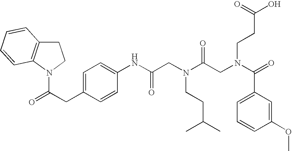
C1=C(CC(=O)N2C3=C(CC2)C=CC=C3)C=CC(NC(CN(C(CN(C(=O)C2=CC=CC(OC)=C2)CCC(O)=O)=O)CCC(C)C)=O)=C1
